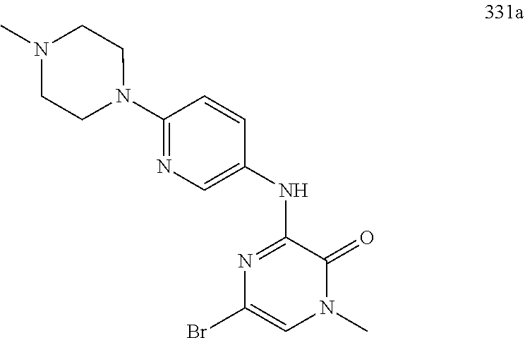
BrC1=CN(C)C(=O)C(NC2=CN=C(N3CCN(C)CC3)C=C2)=N1
